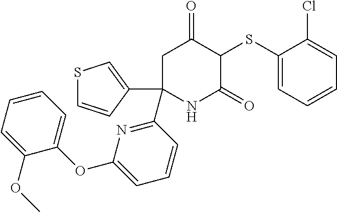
C1(SC2C(=O)CC(C3=NC(OC4=CC=CC=C4OC)=CC=C3)(C3=CSC=C3)NC2=O)=CC=CC=C1Cl
